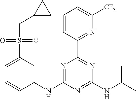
C1=C(S(CC2CC2)(=O)=O)C=C(NC2=NC(C3=NC([CF3])=CC=C3)=NC(NC(C)C)=N2)C=C1
